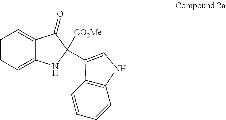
C1=CC=C2C(=C1)C(=O)C([CO2Me])(C1=CNC3=C1C=CC=C3)N2
